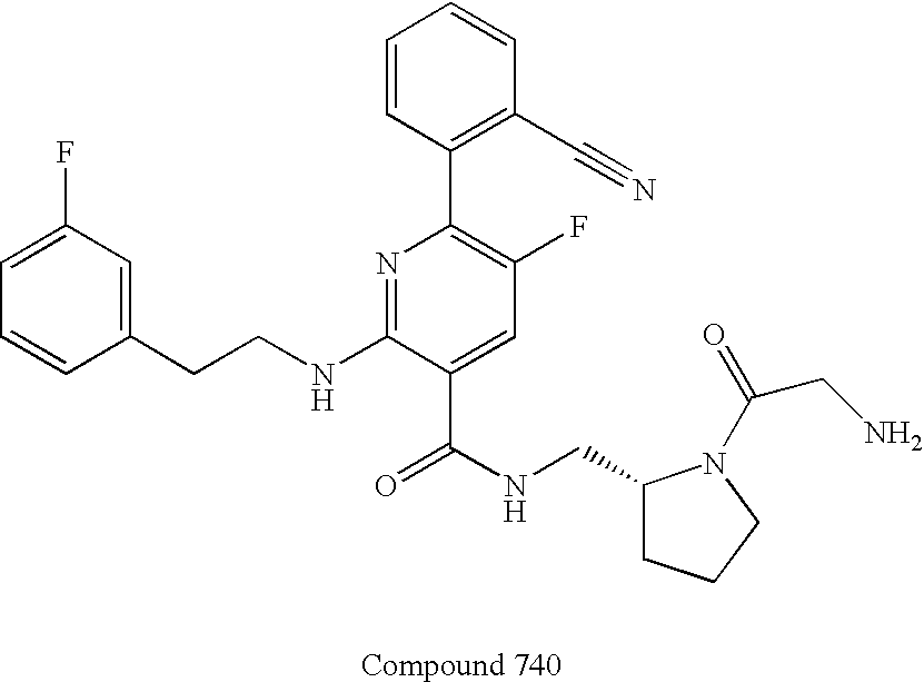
C1=CC(CCNC2=NC(C3=C(C#N)C=CC=C3)=C(F)C=C2C(NCC2CCCN2C(=O)CN)=O)=CC(F)=C1
